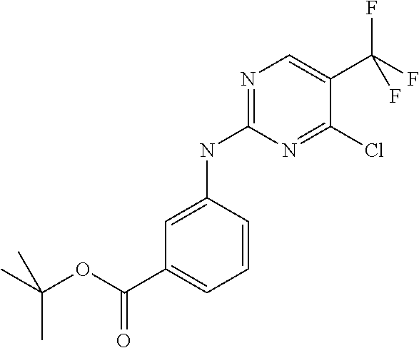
C1=C(NC2=NC=C(C(F)(F)F)C(Cl)=N2)C=CC=C1C(OC(C)(C)C)=O
